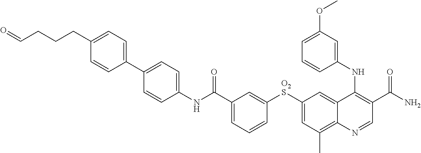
C1(NC(C2=CC=CC([O2S]C3=CC(C)=C4C(=C3)C(NC3=CC(OC)=CC=C3)=C(C(N)=O)C=N4)=C2)=O)=CC=C(C2=CC=C(CCCC=O)C=C2)C=C1
